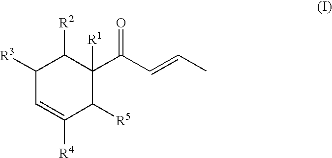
C1([R3])C=C([R4])C([R5])C(C(C=CC)=O)([R1])C1[R2]
